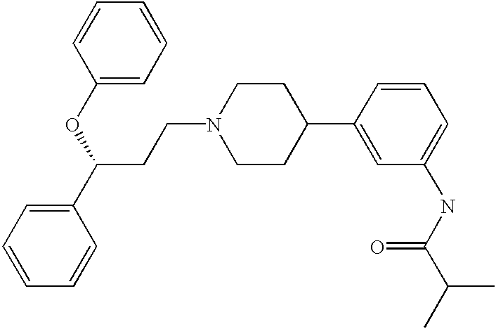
C(CN1CCC(C2=CC(NC(C(C)C)=O)=CC=C2)CC1)C(C1=CC=CC=C1)OC1=CC=CC=C1
